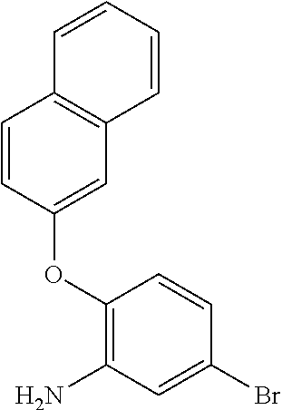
C1=CC(OC2=C(N)C=C(Br)C=C2)=CC2=C1C=CC=C2
